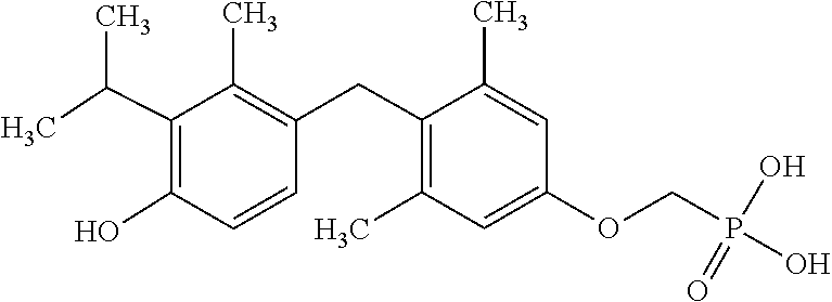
C1(C)=C(CC2=C(C)C=C(OCP(O)(O)=O)C=C2C)C=CC(O)=C1C(C)C
